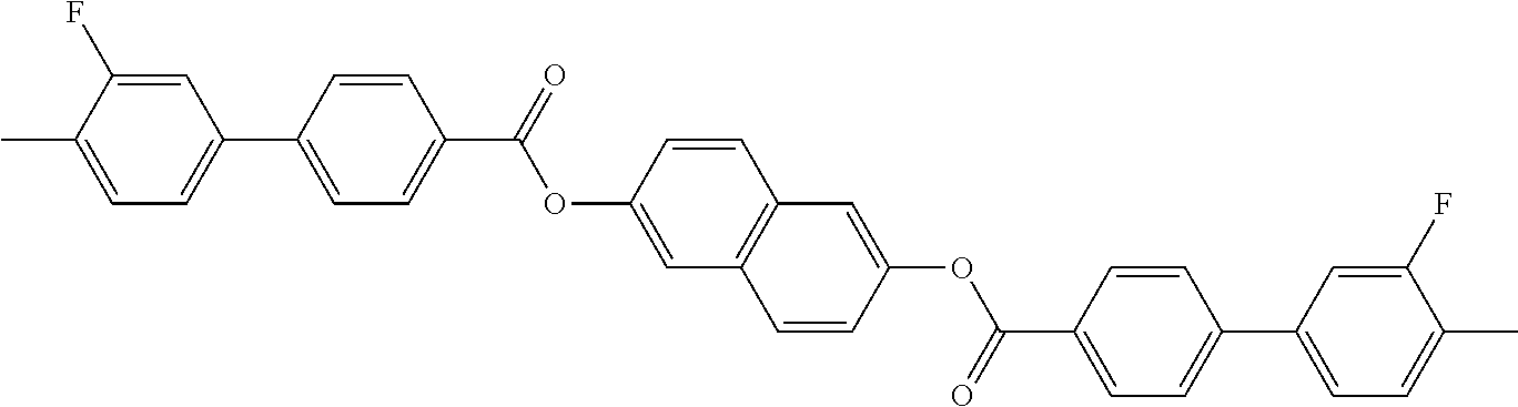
C1=CC(C2=CC=C(C)C(F)=C2)=CC=C1C(=O)OC1=CC2=C(C=C1)C=C(OC(C1=CC=C(C3=CC=C(C)C(F)=C3)C=C1)=O)C=C2
